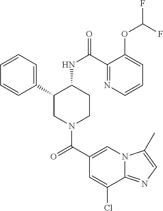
C1(C2CN(C(C3=CN4C(=NC=C4C)C(Cl)=C3)=O)CCC2NC(=O)C2=NC=CC=C2OC(F)F)=CC=CC=C1
